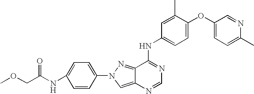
C12=CN(C3=CC=C(NC(COC)=O)C=C3)N=C1C(NC1=CC=C(OC3=CC=C(C)N=C3)C(C)=C1)=NC=N2
